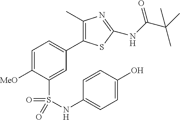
C1=C([MeO])C(S(=O)(=O)NC2=CC=C(O)C=C2)=CC(C2=C(C)N=C(NC(=O)C(C)(C)C)S2)=C1
